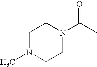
C1N(C)CCN(C(C)=O)C1
